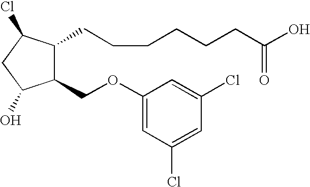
C1(OCC2C(CCCCCCC(O)=O)C(Cl)CC2O)=CC(Cl)=CC(Cl)=C1
